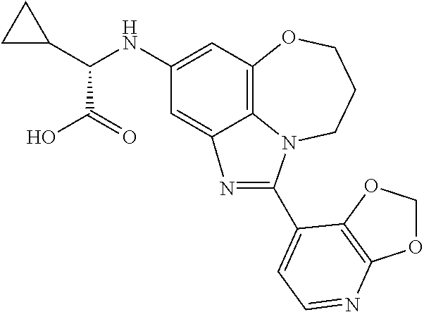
C1(NC(C2CC2)C(O)=O)=CC2=C3C(=C1)N=C(C1=CC=NC4=C1OCO4)N3CCCO2
